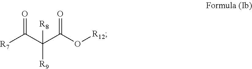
[R7]C(C(C(O[R12])=O)([R8])[R9])=O
